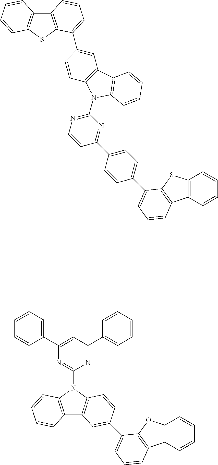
C12=C(SC3=C1C=CC=C3)C(C1=CC3=C(C=C1)N(C1=NC=CC(C4=CC=C(C5=CC=CC6=C5SC5=C6C=CC=C5)C=C4)=N1)C1=C3C=CC=C1)=CC=C2.C12=C(N(C3=NC(C4=CC=CC=C4)=CC(C4=CC=CC=C4)=N3)C3=C1C=C(C1=CC=CC4=C1OC1=C4C=CC=C1)C=C3)C=CC=C2
